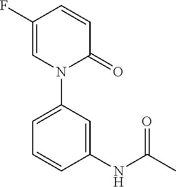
C1=C(F)C=CC(=O)N1C1=CC=CC(NC(C)=O)=C1
